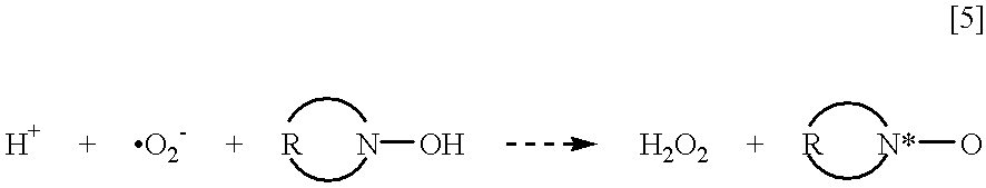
NO.[N*]O
